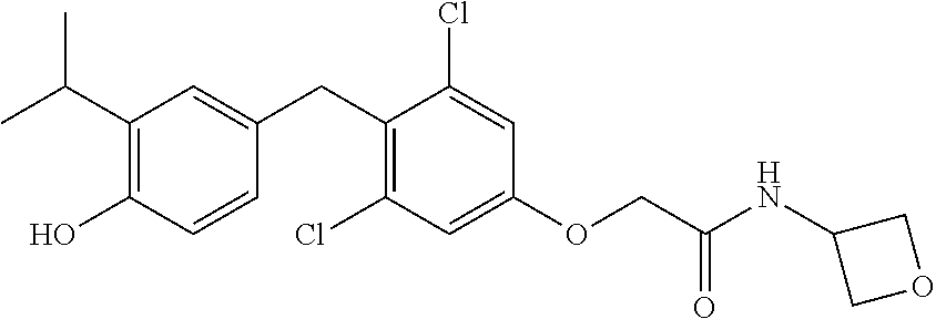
C1(CC2=CC(C(C)C)=C(O)C=C2)=C(Cl)C=C(OCC(NC2COC2)=O)C=C1Cl
